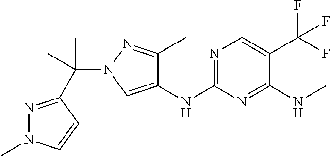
N1=C(NC2=CN(C(C)(C)C3=NN(C)C=C3)N=C2C)N=C(NC)C(C(F)(F)F)=C1
